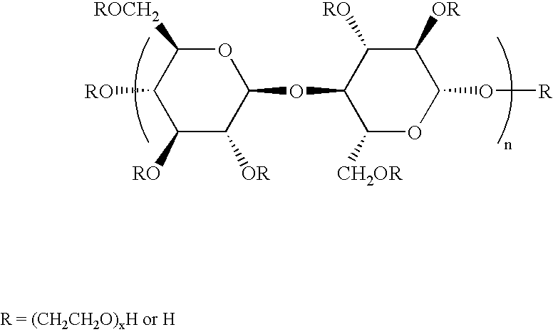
C1([RO])C([RO])C([OR])C(OC2C([CH2OR])OC(O[R])C([OR])C2[RO])OC1[ROCH2]
